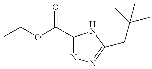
CCOC(C1=NN=C(CC(C)(C)C)N1)=O
